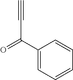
C1(C(=O)C#C)=CC=CC=C1
